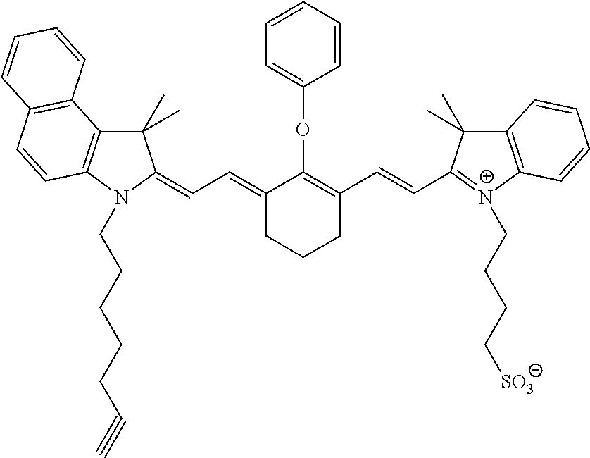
C1(C)(C)C2=C(N(CCCCCC#C)C1=CC=C1CCCC(C=CC3=[N+](CCCC[SO3])C4=C(C3(C)C)C=CC=C4)=C1OC1=CC=CC=C1)C=CC1=C2C=CC=C1
